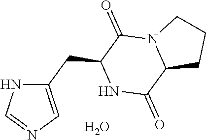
C1(CC2NC(=O)C3N(C2=O)CCC3)=CN=CN1.O
